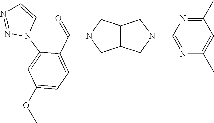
C12C(CN(C3=NC(C)=CC(C)=N3)C1)CN(C(C1=CC=C(OC)C=C1N1C=CN=N1)=O)C2
